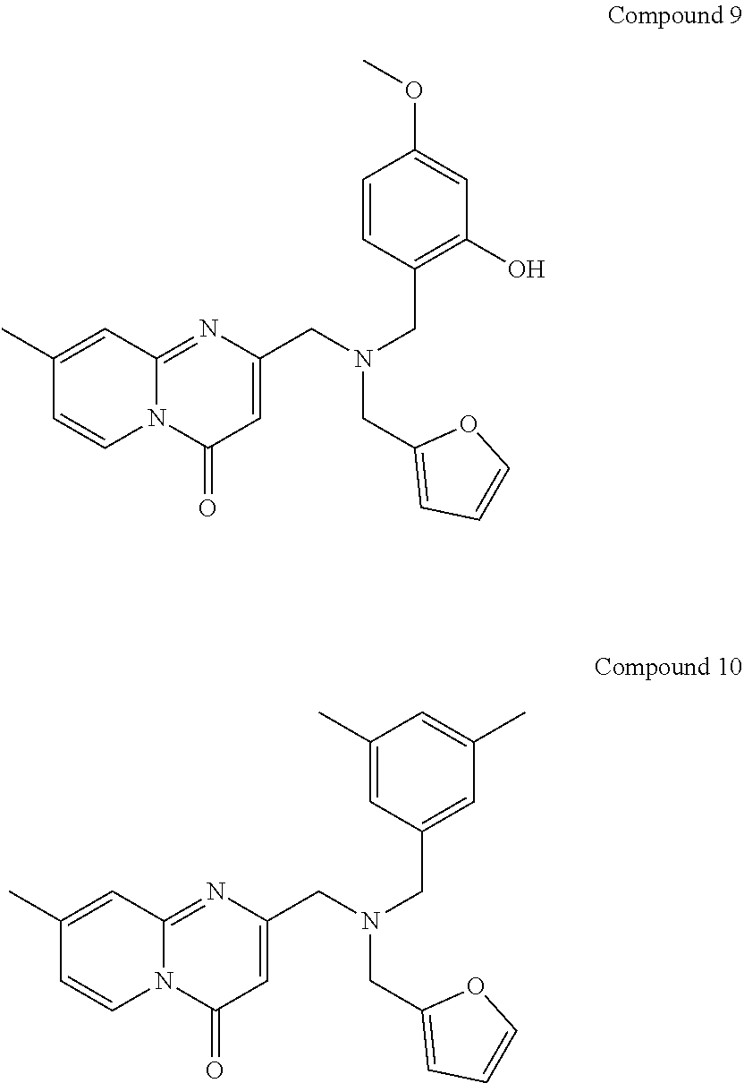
C1(C)=CC2=NC(CN(CC3=C(O)C=C(OC)C=C3)CC3=CC=CO3)=CC(=O)N2C=C1.C1(C)=CC2=NC(CN(CC3=CC(C)=CC(C)=C3)CC3=CC=CO3)=CC(=O)N2C=C1
